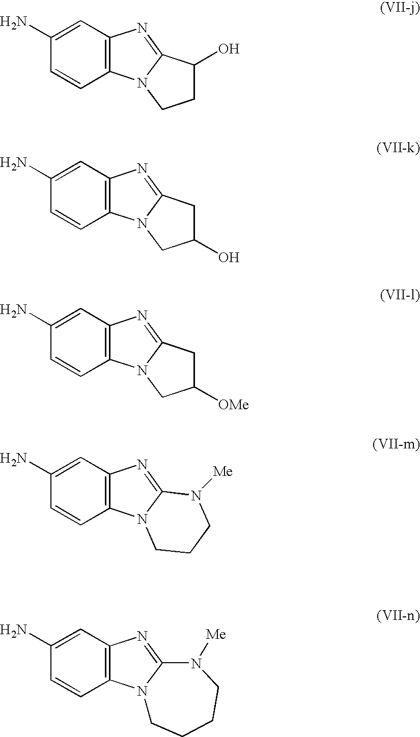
C1(N)=CC2=C(C=C1)N1C(=N2)C(O)CC1.C1(N)=CC2=C(C=C1)N1C(=N2)CC(O)C1.C1(N)=CC2=C(C=C1)N1C(=N2)CC([OMe])C1.C1(N)=CC2=C(C=C1)N1C(=N2)N([Me])CCC1.C1(N)=CC2=C(C=C1)N1C(=N2)N([Me])CCCC1
